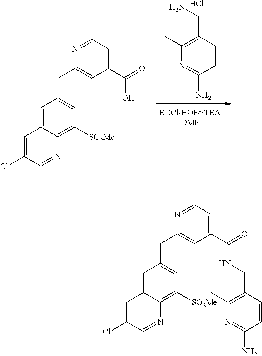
Cl.NCC1=C(C)N=C(N)C=C1.C1(Cl)=CC2=CC(CC3=CC(C(=O)O)=CC=N3)=CC([SO2Me])=C2N=C1.C1(Cl)=CC2=CC(CC3=CC(C(=O)NCC4=C(C)N=C(N)C=C4)=CC=N3)=CC([SO2Me])=C2N=C1
